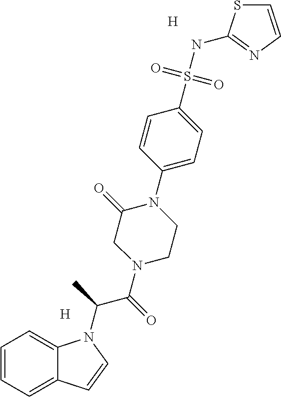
[H].C1=CC=C2C(=C1)N(C(C)C(=O)N1CCN(C3=CC=C(S(NC4=NC=CS4)(=O)=O)C=C3)C(=O)C1)C=C2.[H]
